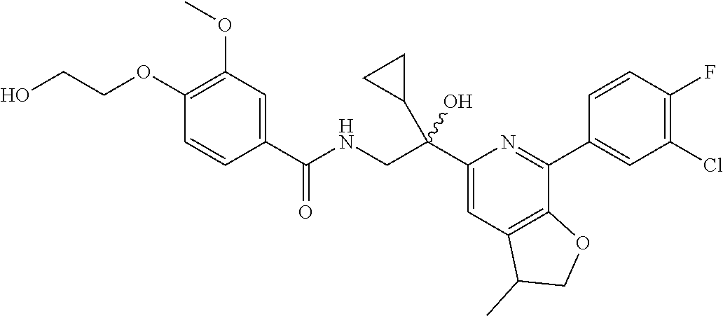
OCCOC1=C(OC)C=C(C(NCC(C2=CC3=C(C(C4=CC(Cl)=C(F)C=C4)=N2)OCC3C)(O)C2CC2)=O)C=C1
